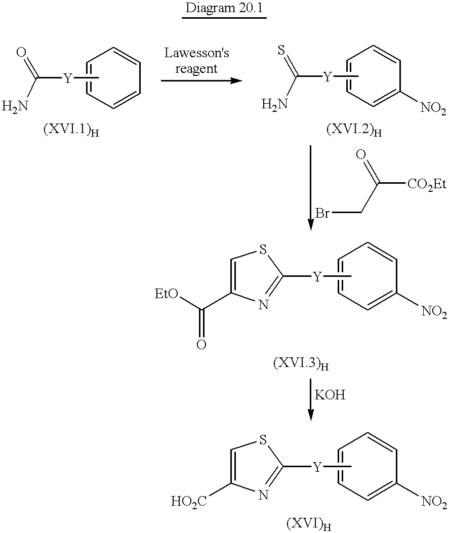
[Diagram 20.1].NC(=O)[Y]C.C1=CC=CC=C1.NC(=S)[Y]C.C1=CC=C([NO2])C=C1.[CO2Et]C(=O)CBr.C1=CC=C([NO2])C=C1.C[Y]C1=NC(C([EtO])=O)=CS1.C1=CC=C([NO2])C=C1.C[Y]C1=NC([HO2C])=CS1
